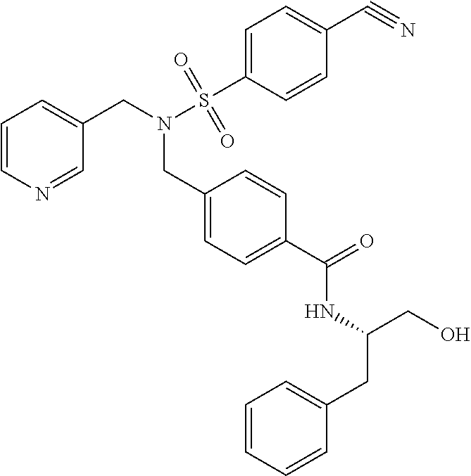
C1=CN=CC(CN(S(C2=CC=C(C#N)C=C2)(=O)=O)CC2=CC=C(C(=O)NC(CO)CC3=CC=CC=C3)C=C2)=C1
